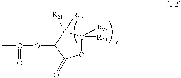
CC(=O)OC1C(=O)OC([R24])([R23])C1([R22])[R21]
